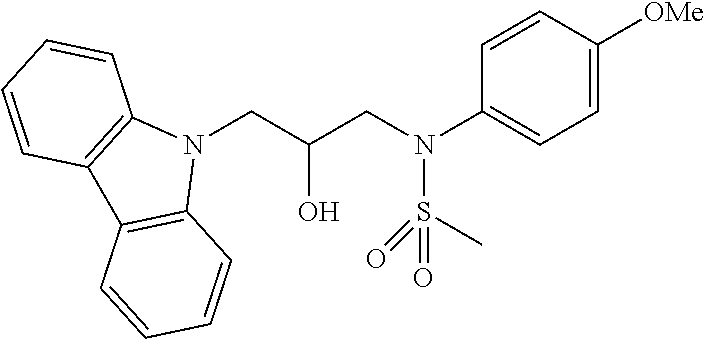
N1(CC(CN(C2=CC=C([OMe])C=C2)S(C)(=O)=O)O)C2=C(C3=C1C=CC=C3)C=CC=C2
